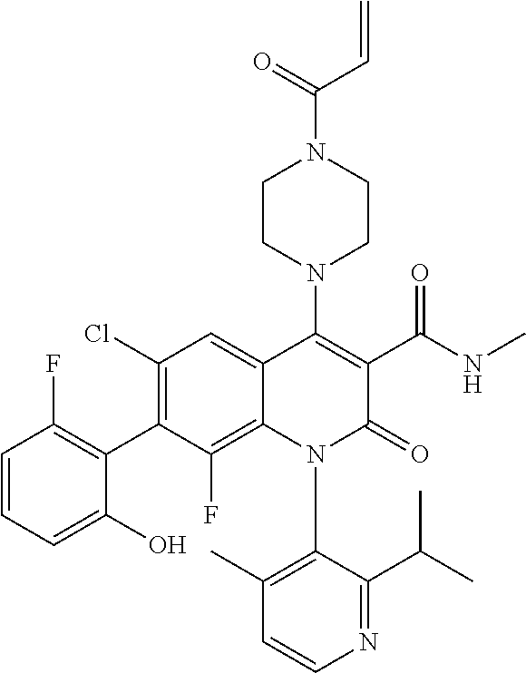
C1=CN=C(C(C)C)C(N2C(=O)C(C(NC)=O)=C(N3CCN(C(=O)C=C)CC3)C3=CC(Cl)=C(C4=C(F)C=CC=C4O)C(F)=C23)=C1C
